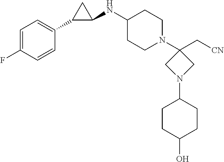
C1=C(F)C=CC(C2C(NC3CCN(C4(C[CN])CN(C5CCC(O)CC5)C4)CC3)C2)=C1
